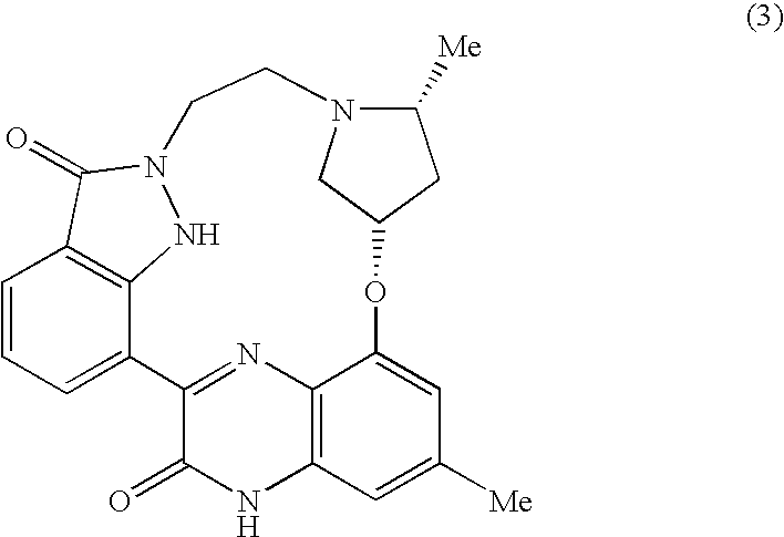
C1=CC=C2C3=C1C(=O)N(N3)CCN1C([Me])CC(OC3=CC([Me])=CC4=C3N=C2C(=O)N4)C1
